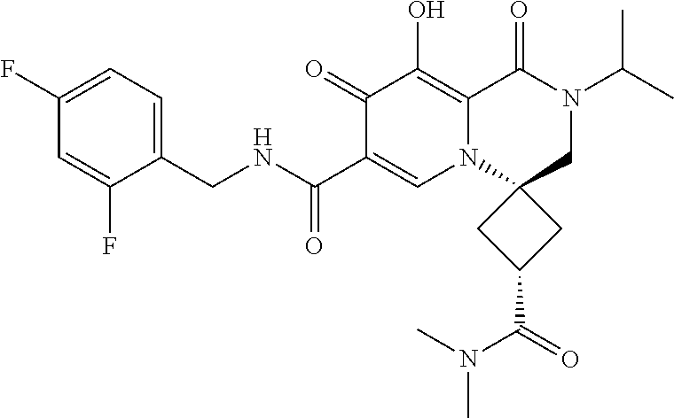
C1(F)=CC(F)=CC=C1CNC(C1=CN2C3(CN(C(C)C)C(=O)C2=C(O)C1=O)CC(C(=O)N(C)C)C3)=O
